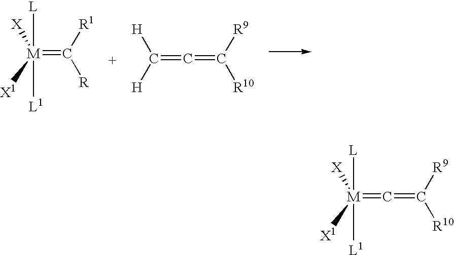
[M](=C([R1])[R])([L])([L1])([X])[X1].C([H])([H])=C=C([R9])[R10].[M]([L])([L1])([X])([X1])=C=C([R9])[R10]
